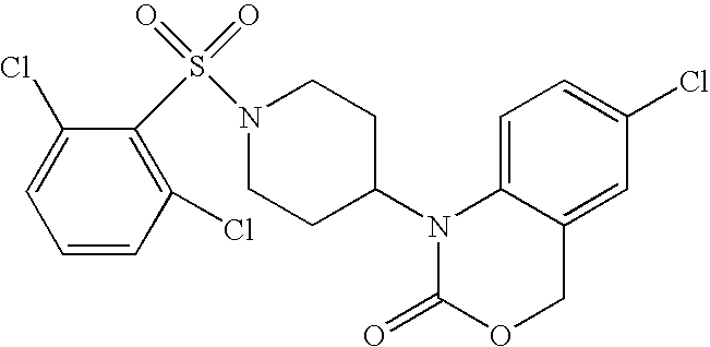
C1=C2C(=CC(Cl)=C1)COC(=O)N2C1CCN(S(=O)(=O)C2=C(Cl)C=CC=C2Cl)CC1
